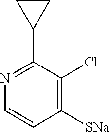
N1=C(C2CC2)C(Cl)=C([SNa])C=C1
